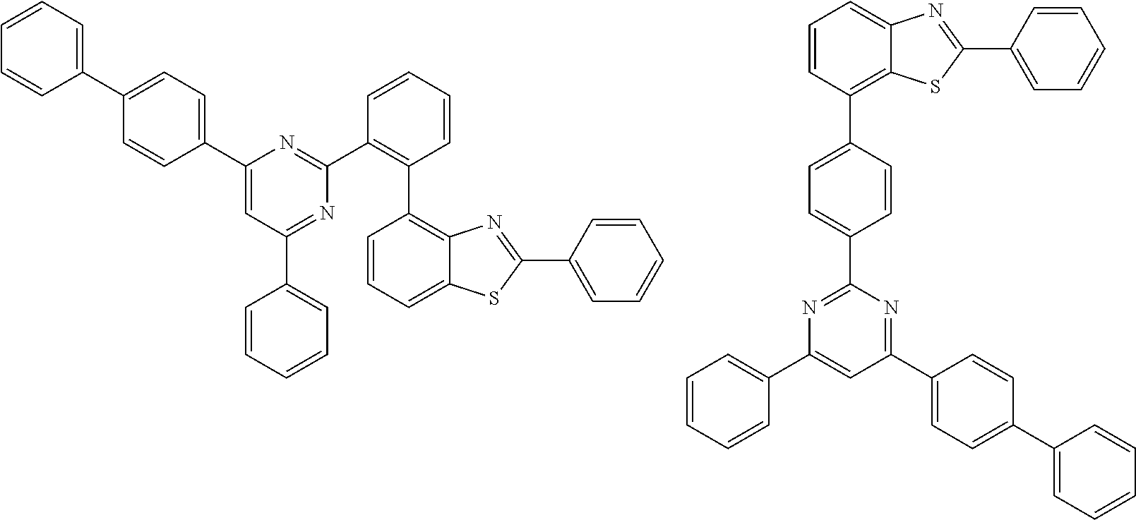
C1=CC=C2C(=C1C1=C(C3=NC(C4=CC=C(C5=CC=CC=C5)C=C4)=CC(C4=CC=CC=C4)=N3)C=CC=C1)N=C(C1=CC=CC=C1)S2.C1=CC(C2=CC=C(C3=NC(C4=CC=CC=C4)=CC(C4=CC=C(C5=CC=CC=C5)C=C4)=N3)C=C2)=C2C(=C1)N=C(C1=CC=CC=C1)S2
